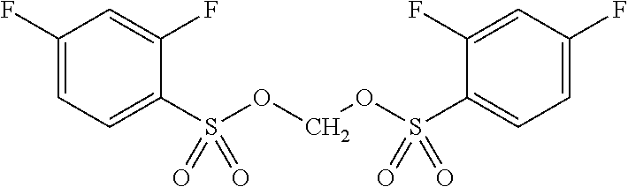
C1(F)=CC=C(S(OCOS(C2=CC=C(F)C=C2F)(=O)=O)(=O)=O)C(F)=C1
